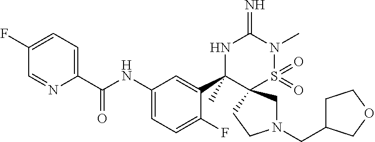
N1(CC2CCOC2)CC2(CC1)S(=O)(=O)N(C)C(=N)NC2(C1=CC(NC(C2=CC=C(F)C=N2)=O)=CC=C1F)C
